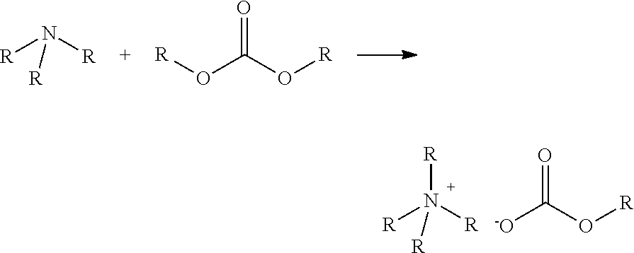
N([R])([R])([R])[R].O=C(O[R])[-O].N([R])([R])[R].O=C(O[R])O[R]
